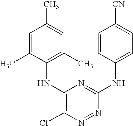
C1=C(C)C(NC2=C(Cl)N=NC(NC3=CC=C([CN])C=C3)=N2)=C(C)C=C1C
